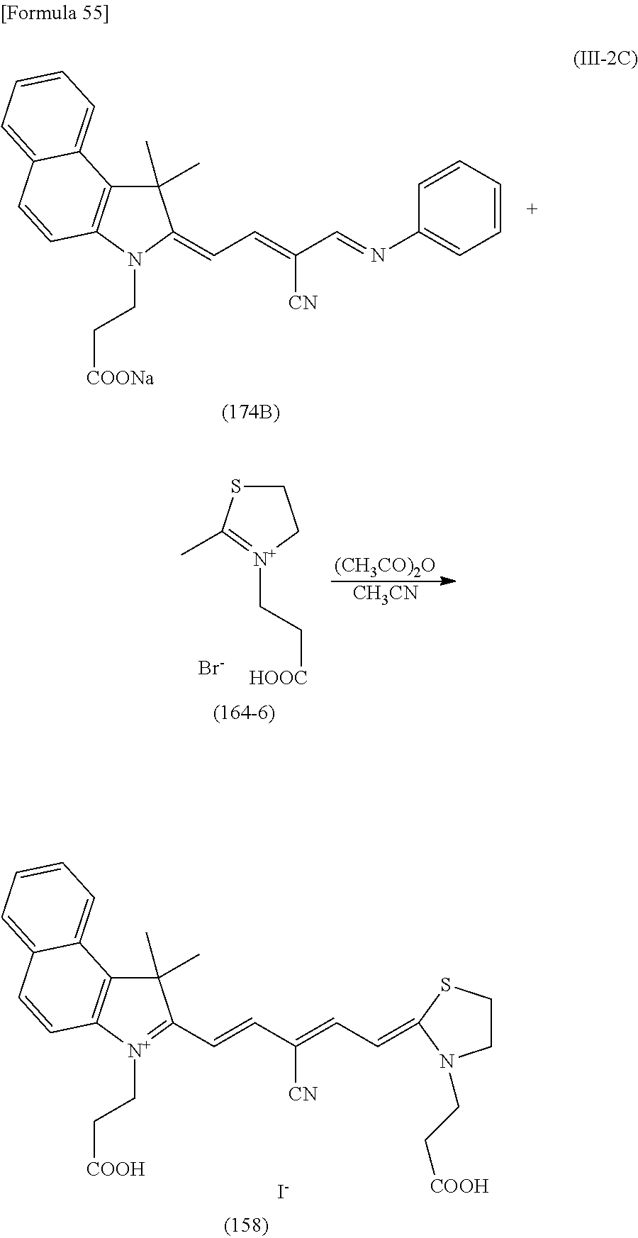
C1SC(C)=[N+](CC[HOOC])C1.[Br-].[CH3CN].[(CH3CO)2O].C1(C)(C)C2=C([N+](CC[COOH])=C1C=CC(=CC=C1SCCN1CC[COOH])[CN])C=CC1=CC=CC=C21.[I-].C1(C)(C)C2=C(N(CC[COONa])C1=CC=C(C=NC1=CC=CC=C1)[CN])C=CC1=CC=CC=C21
